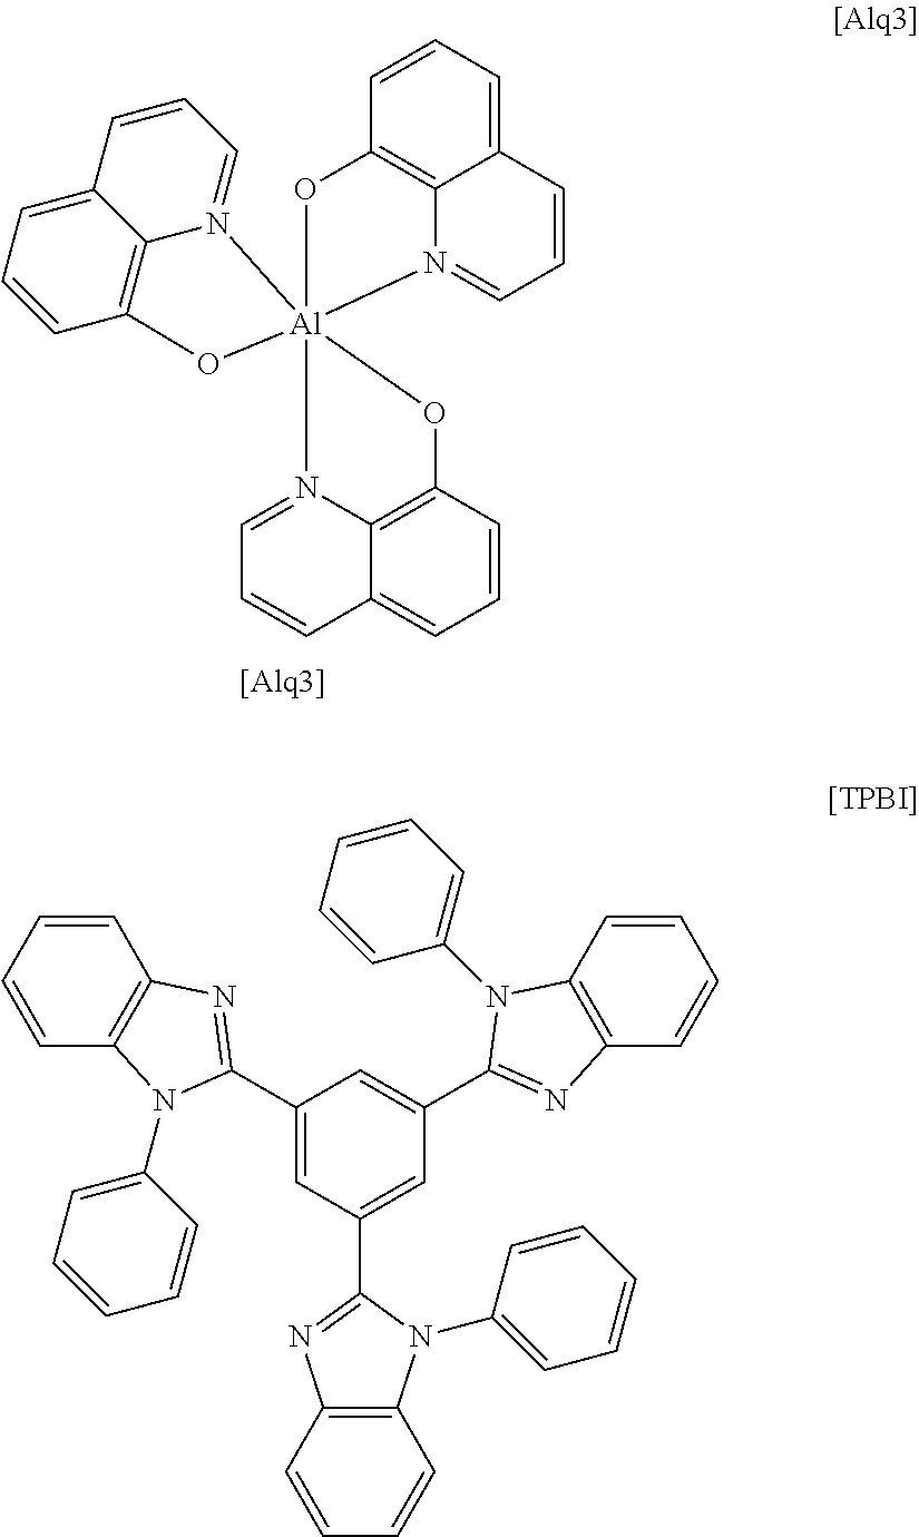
C1=CC2=C3C(=C1)C=CC=N3[Al]13(O2)(OC2=C4C(=CC=C2)C=CC=N14)OC1=C2C(=CC=C1)C=CC=N32.C1(C2=NC3=C(C=CC=C3)N2C2=CC=CC=C2)=CC(C2=NC3=C(N2C2=CC=CC=C2)C=CC=C3)=CC(C2=NC3=C(C=CC=C3)N2C2=CC=CC=C2)=C1
